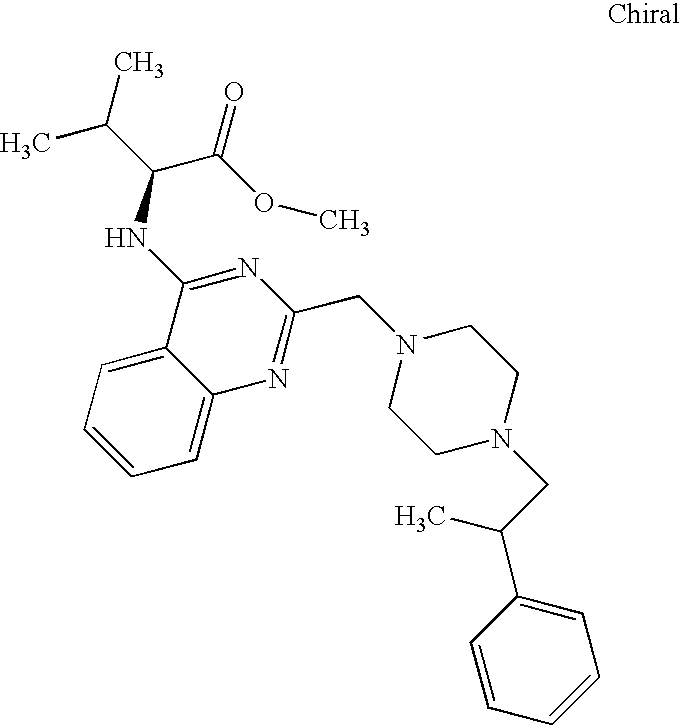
C1=CC=C2C(=C1)C(NC(C(=O)OC)C(C)C)=NC(CN1CCN(CC(C)C3=CC=CC=C3)CC1)=N2
